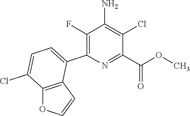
N1=C(C(=O)OC)C(Cl)=C(N)C(F)=C1C1=CC=C(Cl)C2=C1C=CO2
